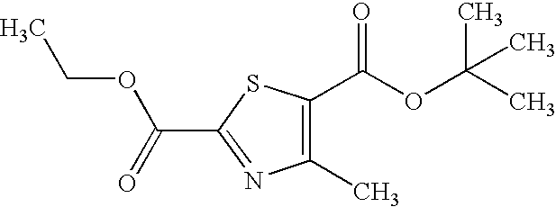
C1(C(OC(C)(C)C)=O)=C(C)N=C(C(=O)OCC)S1
